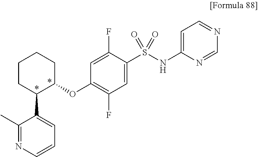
C1(C2C(OC3=C(F)C=C(S(=O)(=O)NC4=CC=NC=N4)C(F)=C3)CCCC2)=CC=CN=C1C
